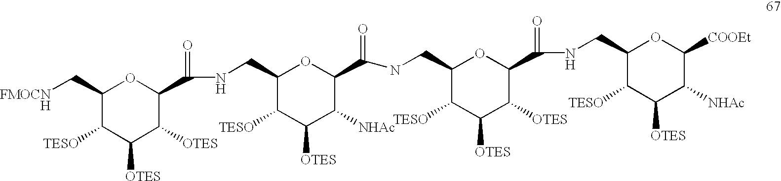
C1(C[FMOCNH])C([TESO])C([OTES])C([OTES])C(C(=O)NCC2C([TESO])C([OTES])C([NHAc])C(C(=O)NCC3C([TESO])C([OTES])C([OTES])C(C(=O)NCC4C([TESO])C([OTES])C([NHAc])C([COOEt])O4)O3)O2)O1
